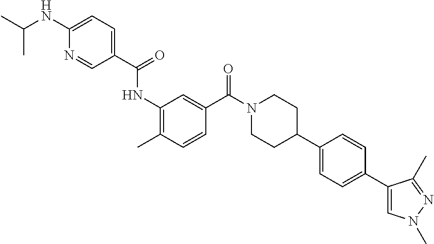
CC1=C(NC(=O)C2=CC=C(NC(C)C)N=C2)C=C(C(N2CCC(C3=CC=C(C4=CN(C)N=C4C)C=C3)CC2)=O)C=C1
